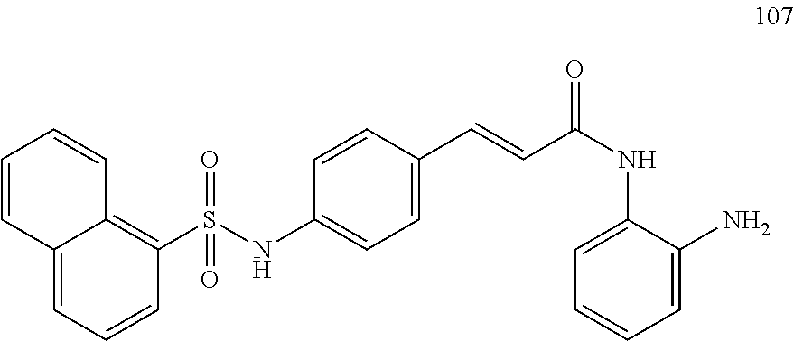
S(=O)(NC1=CC=C(C=CC(NC2=CC=CC=C2N)=O)C=C1)(=O)C1=C2C(=CC=C1)C=CC=C2
